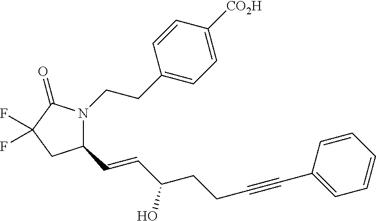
C1(C=CC(CCC#CC2=CC=CC=C2)O)N(CCC2=CC=C([CO2H])C=C2)C(=O)C(F)(F)C1
